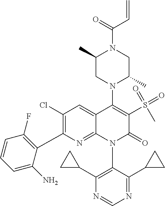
N1=CN=C(C2CC2)C(N2C(=O)C(S(=O)(=O)C)=C(N3C(C)CN(C(C=C)=O)C(C)C3)C3=CC(Cl)=C(C4=C(F)C=CC=C4N)N=C23)=C1C1CC1
